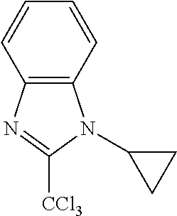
C12=C(C=CC=C1)N(C1CC1)C([CCl3])=N2
